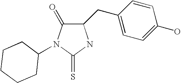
C1(CC2=CC=C(O)C=C2)C(=O)N(C2CCCCC2)C(=S)N1
